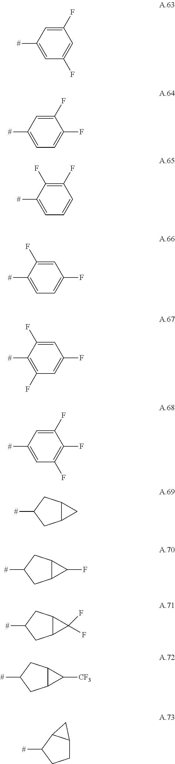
C1=C([#])C=C(F)C=C1F.C1=C([#])C=C(F)C(F)=C1.C1=C([#])C(F)=C(F)C=C1.C1=C([#])C(F)=CC(F)=C1.C1(F)=C([#])C(F)=CC(F)=C1.C1=C([#])C=C(F)C(F)=C1F.C12C(CC([#])C1)C2.C12C(CC([#])C1)C2F.C12C(CC([#])C1)C2(F)F.C12C(CC([#])C1)C2[CF3].C1C2C(C([#])C1)C2
